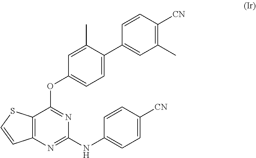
C12=C(N=C(NC3=CC=C([CN])C=C3)N=C1OC1=CC=C(C3=CC(C)=C([CN])C=C3)C(C)=C1)C=CS2
